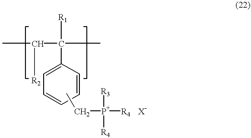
C(C(C1=CC=CC=C1)([R1])C)([R2])C.CC[P+]([R4])([R3])[R4].[X-]
